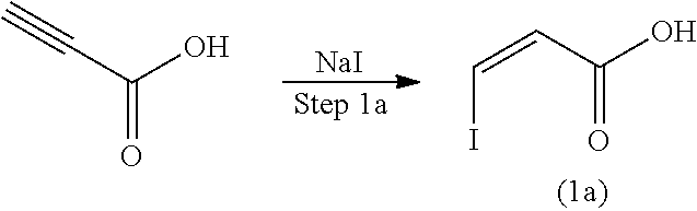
[NaI].O=C(C#C)O.O=C(C=CI)O
